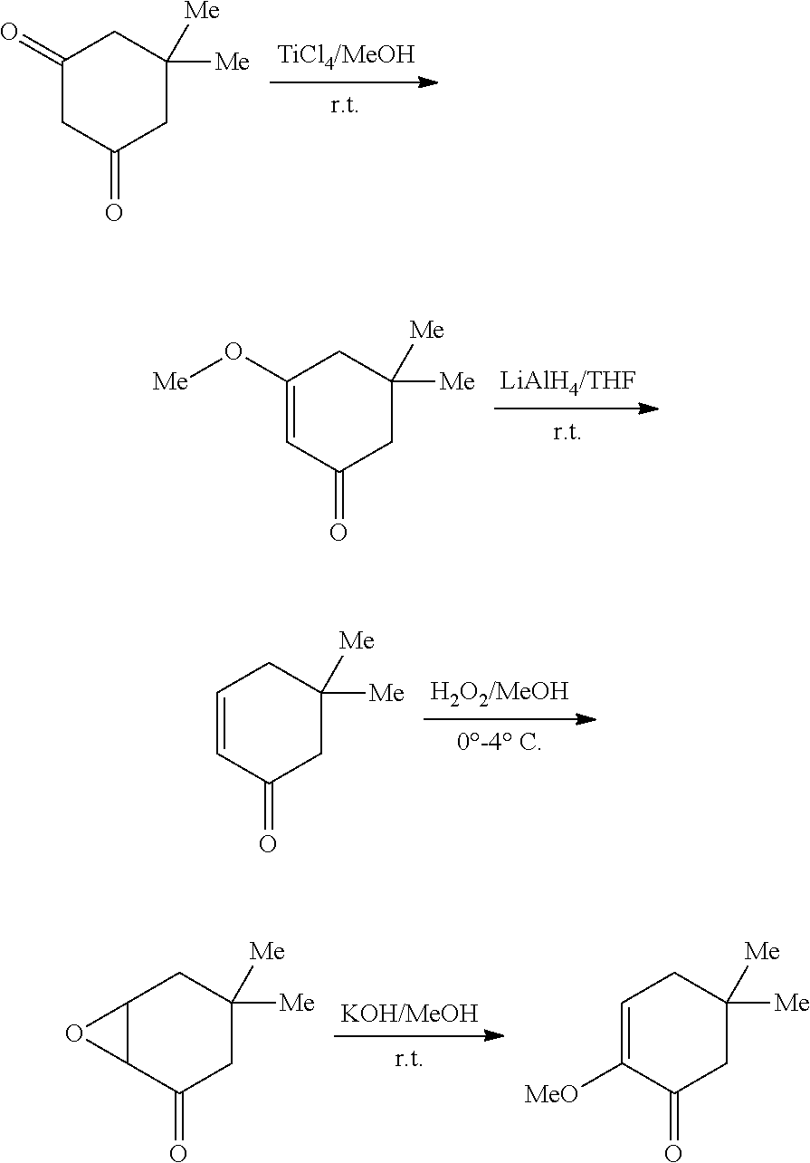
C1(=O)CC(=O)CC([Me])([Me])C1.C1(O[Me])=CC(=O)CC([Me])([Me])C1.C1=CC(=O)CC([Me])([Me])C1.C12C(C(=O)CC([Me])([Me])C1)O2.C1=C([MeO])C(=O)CC([Me])([Me])C1
